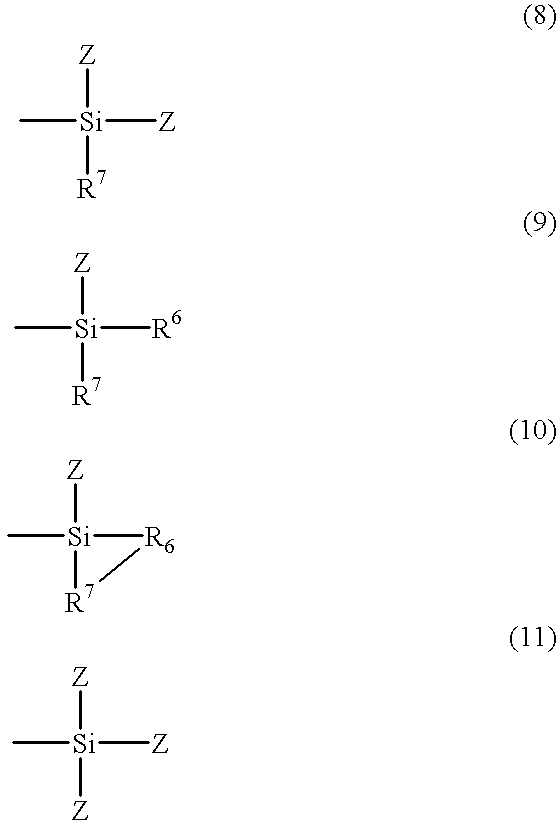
C[Si]([Z])([Z])[R7].C[Si]([R6])([Z])[R7].C[Si]1([Z])[R6][R7]1.C[Si]([Z])([Z])[Z]
